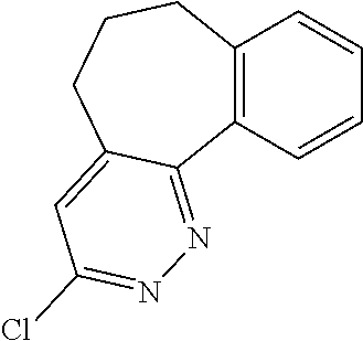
C12=C(C=CC=C1)C1=NN=C(Cl)C=C1CCC2
